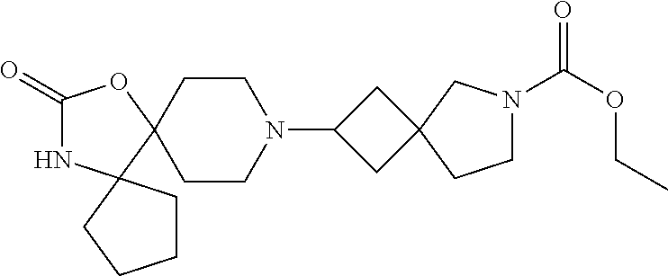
C1(=O)NC2(C3(O1)CCN(C1CC4(C1)CN(C(OCC)=O)CC4)CC3)CCCC2
